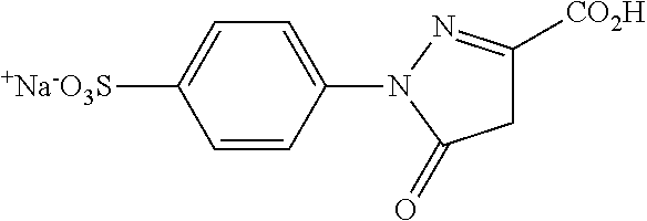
C1C([CO2H])=NN(C2=CC=C([+Na-O3S])C=C2)C1=O
